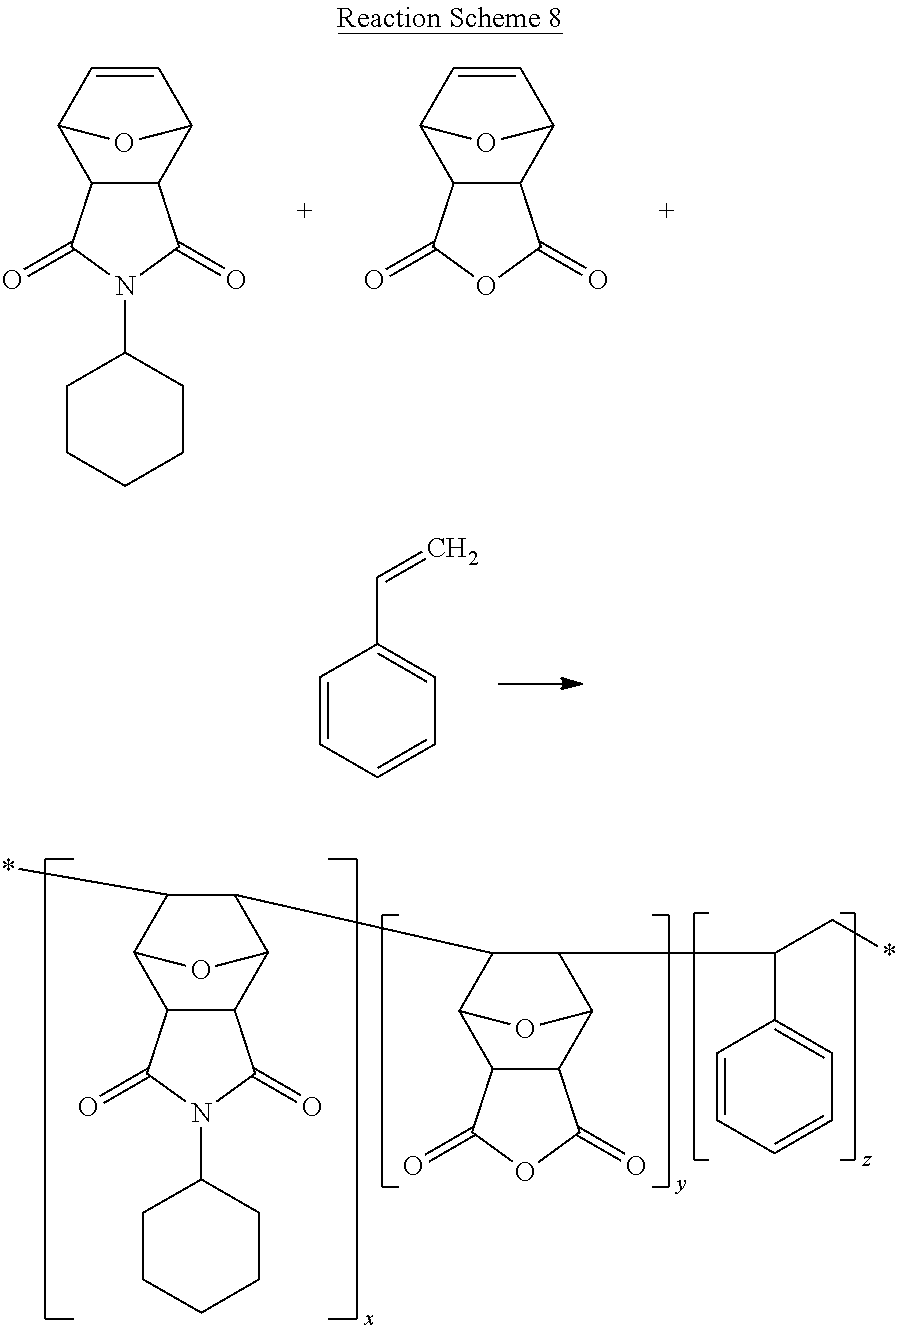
C1CCCCC1N1C(=O)C2C(C3C=CC2O3)C1=O.C12C(C3C=CC1O3)C(=O)OC2=O.C1=CC=CC=C1C=C.C1CCCCC1N1C(=O)C2C(C3C(C4C(C(C5=CC=CC=C5)C*)C5C6C(C4O5)C(=O)OC6=O)C(*)C2O3)C1=O
